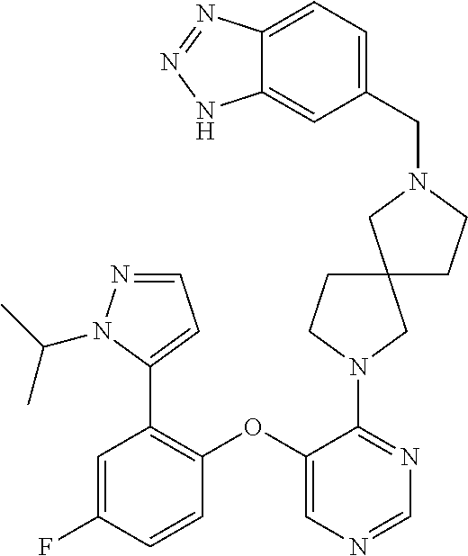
C1(OC2=C(C3=CC=NN3C(C)C)C=C(F)C=C2)=CN=CN=C1N1CCC2(C1)CCN(CC1=CC=C3C(=C1)NN=N3)C2
